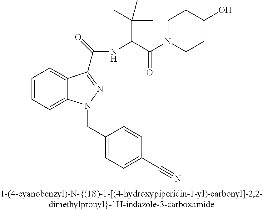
C1=CC=C2C(=C1)C(C(NC(C(N1CCC(O)CC1)=O)C(C)(C)C)=O)=NN2CC1=CC=C(C#N)C=C1
